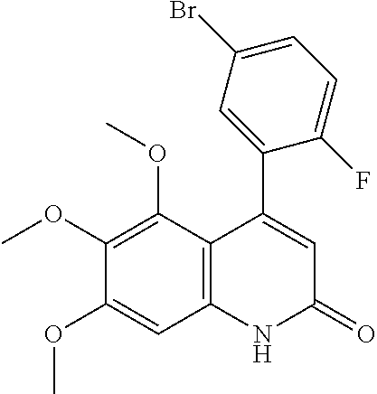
C12=C(C(OC)=C(OC)C(OC)=C1)C(C1=CC(Br)=CC=C1F)=CC(=O)N2
